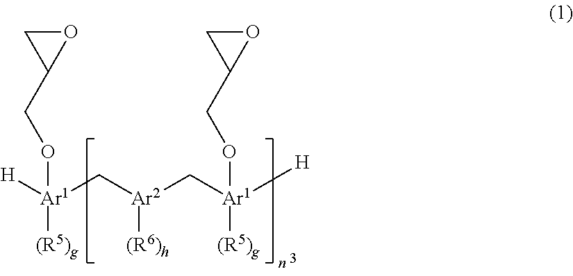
[H][Ar1](C[Ar2](C[Ar1]([H])([(R5)g])OCC1OC1)[(R6)h])([(R5)g])OCC1OC1
